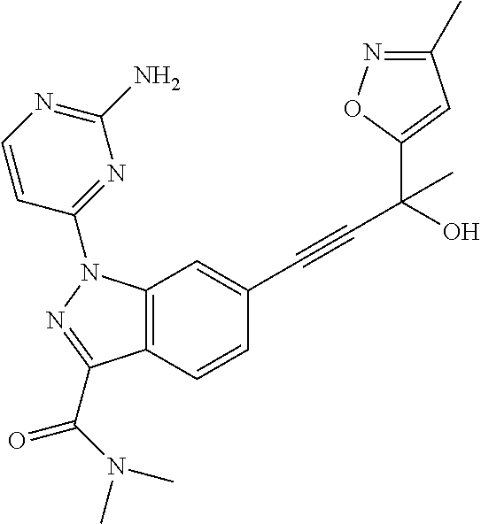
C12=C(C=CC(C#CC(O)(C3=CC(C)=NO3)C)=C1)C(C(N(C)C)=O)=NN2C1=NC(N)=NC=C1
